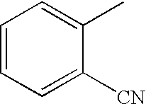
C1=CC=C([CN])C(C)=C1
